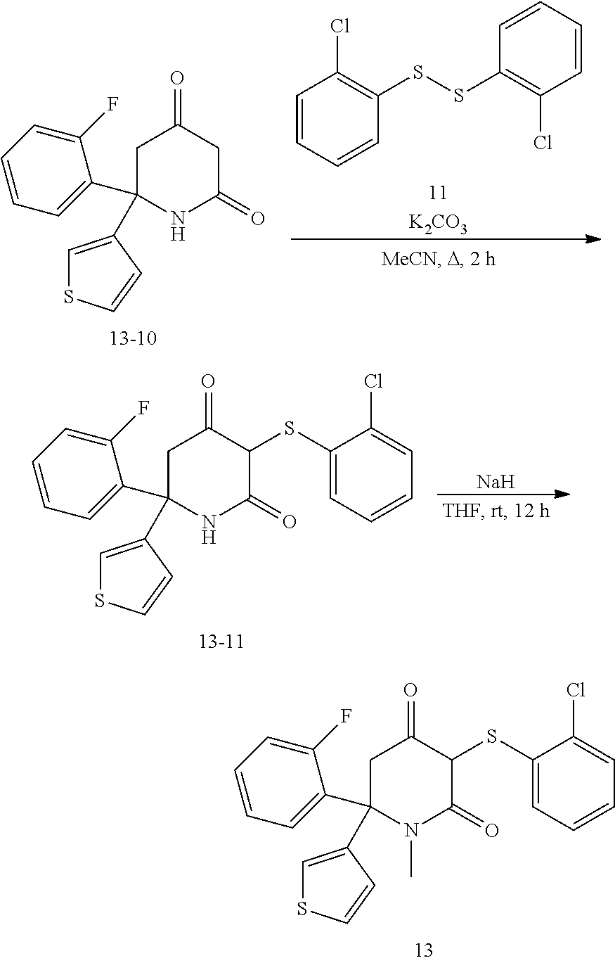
C1C(C2=CC=CC=C2F)(C2=CSC=C2)N(C)C(=O)C(SC2=CC=CC=C2Cl)C1=O.C1C(C2=CC=CC=C2F)(C2=CSC=C2)NC(=O)CC1=O.S(SC1=C(Cl)C=CC=C1)C1=C(Cl)C=CC=C1.[K2CO3].C1C(C2=CC=CC=C2F)(C2=CSC=C2)NC(=O)C(SC2=CC=CC=C2Cl)C1=O.[Na]
